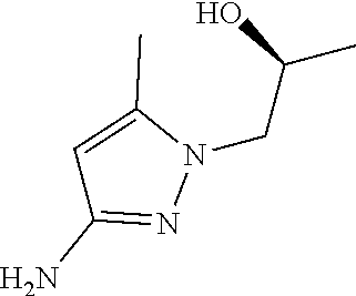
N1(CC(C)O)C(C)=CC(N)=N1
